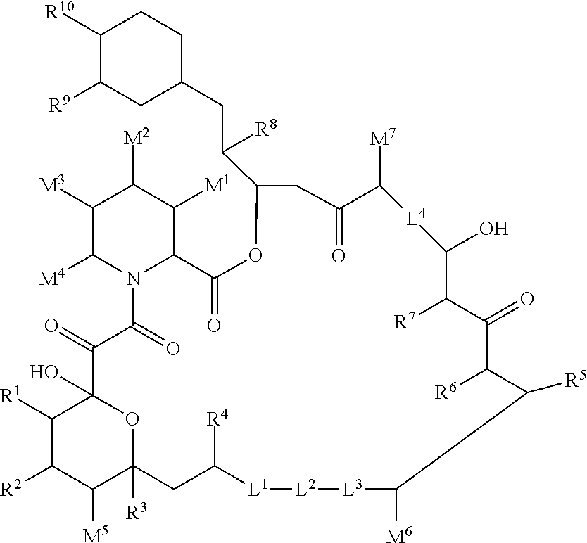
C1([R10])C([R9])CC(CC(C2OC(=O)C3C([M1])C([M2])C([M3])C([M4])N3C(=O)C(=O)C3(O)C([R1])C([R2])C([M5])C([R3])(O3)CC([R4])[L1][L2][L3]C([M6])C([R5])C([R6])C(=O)C([R7])C(O)[L4]C([M7])C(=O)C2)[R8])CC1
